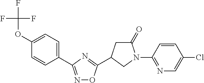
FC(F)(F)OC1=CC=C(C2=NOC(C3CC(=O)N(C4=NC=C(Cl)C=C4)C3)=N2)C=C1
